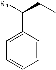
C1=C(C([R3])CC)C=CC=C1
